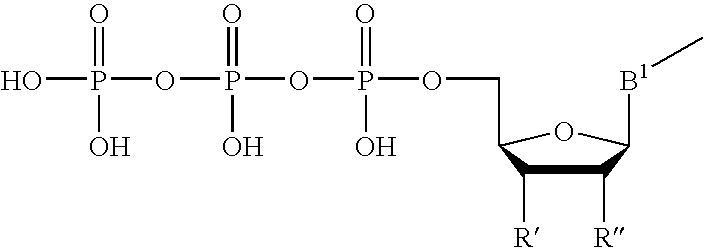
C1([R])C([R])C(COP(OP(OP(O)(=O)O)(=O)O)(=O)O)OC1[B1]C
